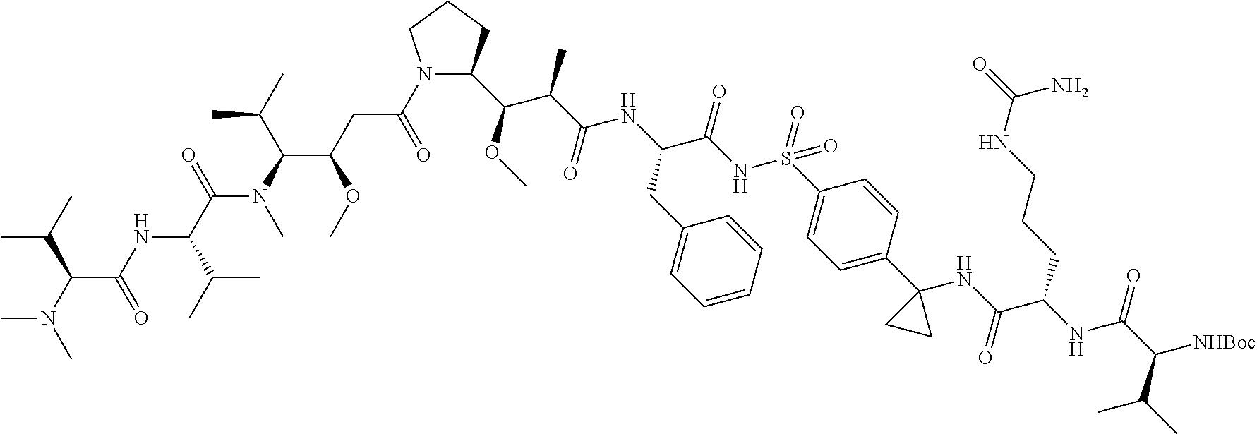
C1(C(C(C)C(=O)NC(CC2=CC=CC=C2)C(NS(=O)(=O)C2=CC=C(C3(NC(=O)C(CCCNC(N)=O)NC(=O)C([NHBoc])C(C)C)CC3)C=C2)=O)OC)CCCN1C(CC(C(N(C(C(NC(C(N(C)C)C(C)C)=O)C(C)C)=O)C)C(C)C)OC)=O
